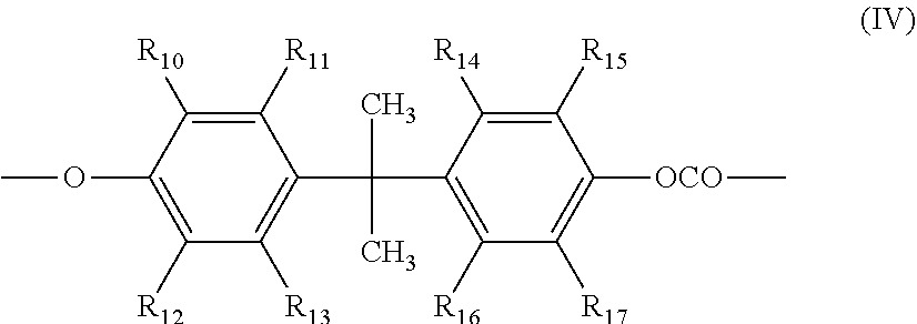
O(C1=C([R12])C([R13])=C(C(C)(C)C2=C([R16])C([R17])=C([OCO]C)C([R15])=C2[R14])C([R11])=C1[R10])C
